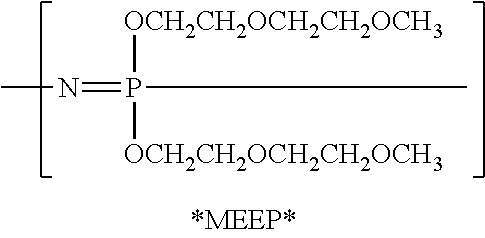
CN=P(C)([OCH2CH2OCH2CH2OCH3])[OCH2CH2OCH2CH2OCH3]
